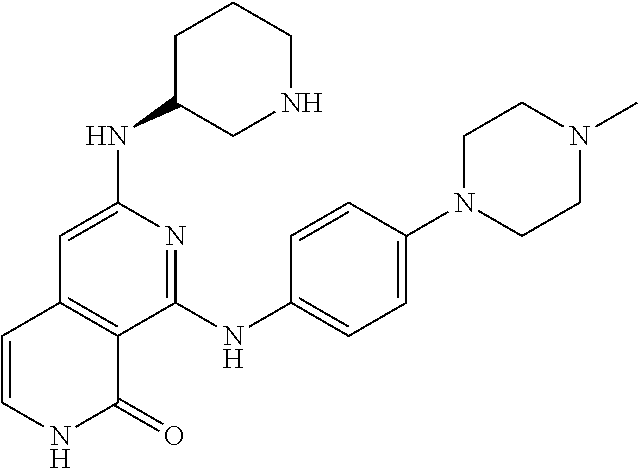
N(C1=CC2=C(C(NC3=CC=C(N4CCN(C)CC4)C=C3)=N1)C(=O)NC=C2)C1CNCCC1
